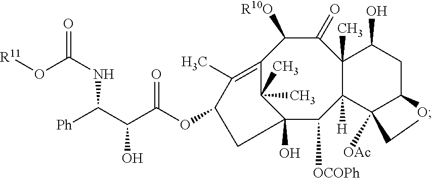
C12(C)C([H])(C3([OAc])C(CC1O)OC3)C([OCOPh])C1(O)C(C)(C)C(=C(C)C(OC(C(C([Ph])NC(=O)O[R11])O)=O)C1)C([R10O])C2=O
